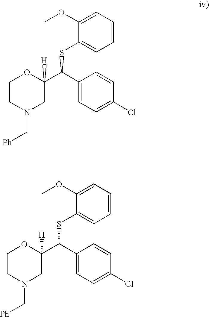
C1CN(C[Ph])CC(C(C2=CC=C(Cl)C=C2)SC2=CC=CC=C2OC)([H])O1.C1CN(C[Ph])CC(C(C2=CC=C(Cl)C=C2)SC2=CC=CC=C2OC)([H])O1
